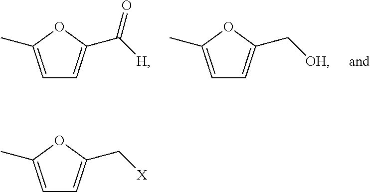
C1=C(C)OC(C([H])=O)=C1.C1=C(C)OC(C[OH])=C1.C1=C(C)OC(C[X])=C1
